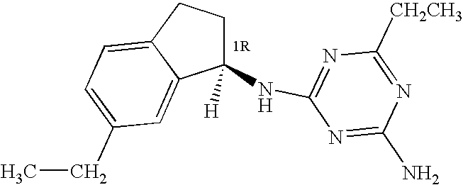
C1(NC2=NC([CH2CH3])=NC(N)=N2)([H])CCC2=CC=C(CC)C=C12
